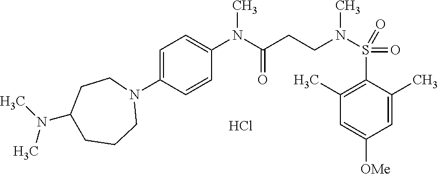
C1=C(C)C(S(N(CCC(=O)N(C2=CC=C(N3CCC(N(C)C)CCC3)C=C2)C)C)(=O)=O)=C(C)C=C1[OMe].Cl
